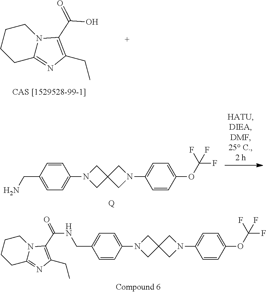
C1CCCC2=NC(CC)=C(C(=O)O)N12.C1=CC(CN)=CC=C1N1CC2(C1)CN(C1=CC=C(OC(F)(F)F)C=C1)C2.[Q].C1CCCC2=NC(CC)=C(C(=O)NCC3=CC=C(N4CC5(C4)CN(C4=CC=C(OC(F)(F)F)C=C4)C5)C=C3)N12
